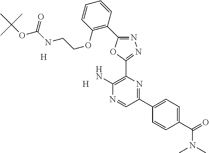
N1=C(C2=C(OCCNC(OC(C)(C)C)=O)C=CC=C2)OC(C2=C(N)N=CC(C3=CC=C(C(=O)N(C)C)C=C3)=N2)=N1.[H].[H]
